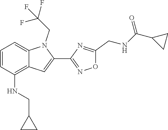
C12=CC=CC(NCC3CC3)=C1C=C(C1=NOC(CNC(C3CC3)=O)=N1)N2CC(F)(F)F
